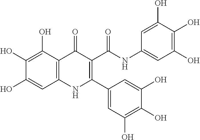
C1(O)=C(O)C2=C(C=C1O)NC(C1=CC(O)=C(O)C(O)=C1)=C(C(=O)NC1=CC(O)=C(O)C(O)=C1)C2=O
